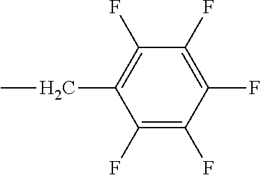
C1(F)=C(CC)C(F)=C(F)C(F)=C1F
